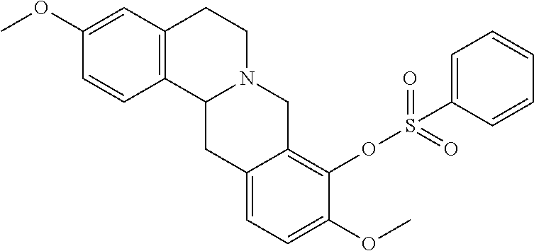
C1(OC)=CC2=C(C=C1)C1N(CC2)CC2=C(OS(=O)(=O)C3=CC=CC=C3)C(OC)=CC=C2C1
